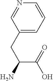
C1(CC(N)C(=O)O)=CC=CN=C1
